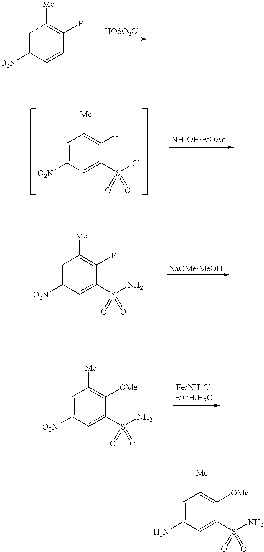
C1=C(N)C=C(S(N)(=O)=O)C([OMe])=C1[Me].[HOSO2Cl].C1=C([O2N])C=CC(F)=C1[Me].C1=C([O2N])C=C(S(Cl)(=O)=O)C(F)=C1[Me].C1=C([O2N])C=C(S(N)(=O)=O)C(F)=C1[Me].C1=C([O2N])C=C(S(N)(=O)=O)C([OMe])=C1[Me]
